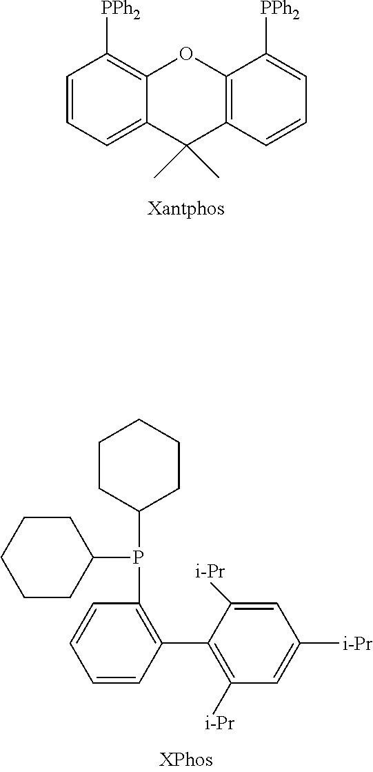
C1=CC=C2C(=C1[PPh2])OC1=C(C2(C)C)C=CC=C1[PPh2].C1CC(P(C2CCCCC2)C2=C(C3=C([i-Pr])C=C([i-Pr])C=C3[i-Pr])C=CC=C2)CCC1
